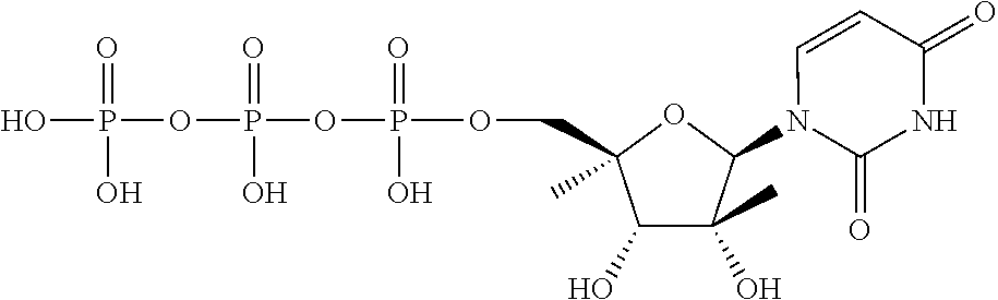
C1(O)C(O)(C)C(N2C(=O)NC(=O)C=C2)OC1(C)COP(OP(OP(O)(=O)O)(=O)O)(=O)O
